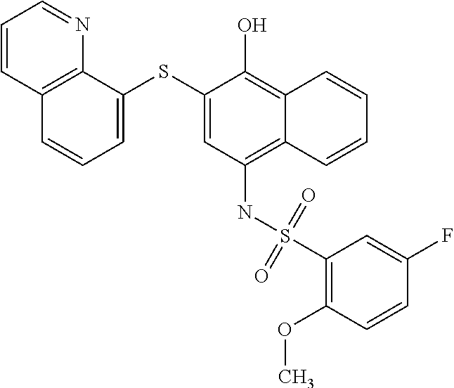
C1=C(SC2=CC=CC3=C2N=CC=C3)C(O)=C2C(=C1NS(C1=C(OC)C=CC(F)=C1)(=O)=O)C=CC=C2
